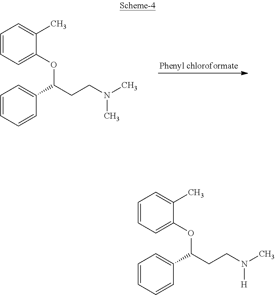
C1(OC(C2=CC=CC=C2)CCN(C)C)=CC=CC=C1C.C1(OC(C2=CC=CC=C2)CCN(C)[H])=CC=CC=C1C
